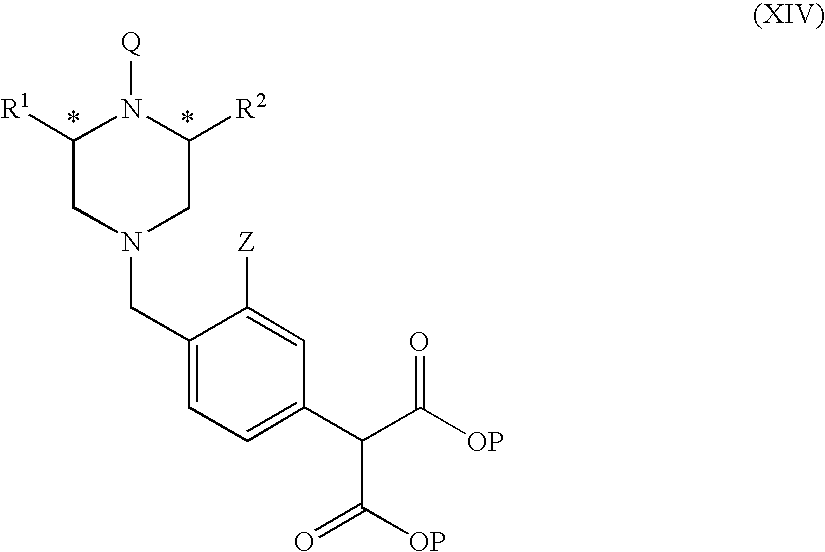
C1([R1])CN(CC2=CC=C(C(C([OP])=O)C(=O)[OP])C=C2[Z])CC([R2])N1[Q]
